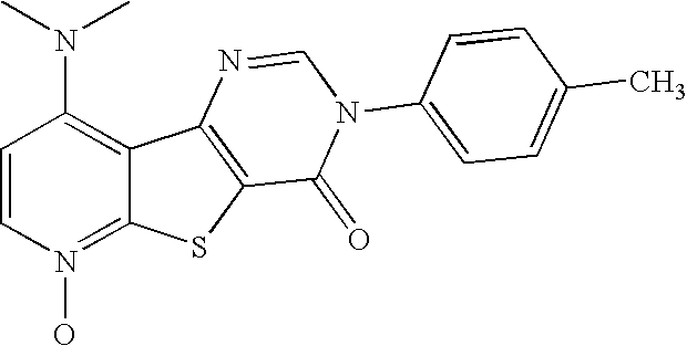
C1=CN(O)=C2C(=C1N(C)C)C1=C(S2)C(=O)N(C2=CC=C(C)C=C2)C=N1
